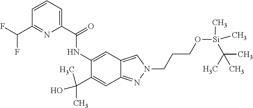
N(C1=CC2=CN(CCCO[Si](C)(C)C(C)(C)C)N=C2C=C1C(C)(O)C)C(C1=CC=CC(C(F)F)=N1)=O
